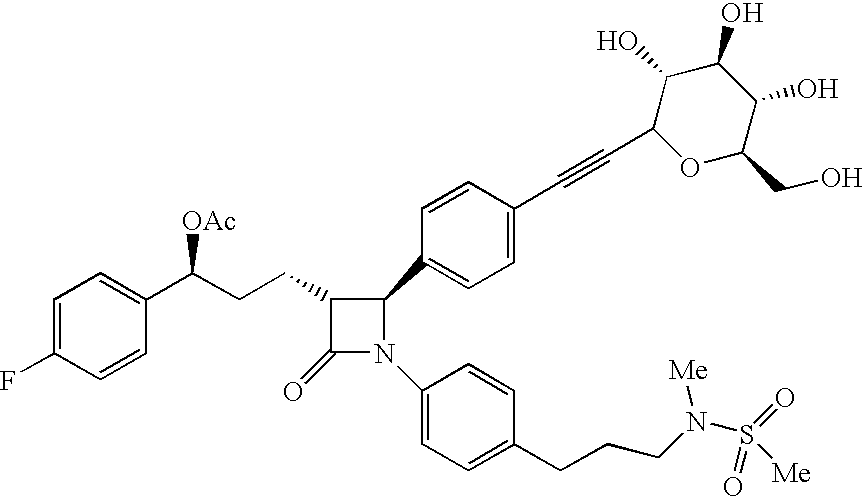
C1=C(F)C=CC(C(CCC2C(=O)N(C3=CC=C(CCCN(S([Me])(=O)=O)[Me])C=C3)C2C2=CC=C(C#CC3OC(CO)C(O)C(O)C3O)C=C2)[OAc])=C1
